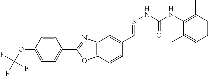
C1=CC(C2=NC3=C(O2)C=CC(C=NNC(=O)NC2=C(C)C=CC=C2C)=C3)=CC=C1OC(F)(F)F
